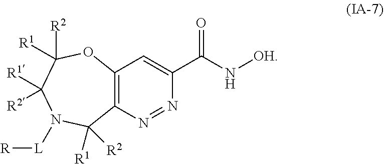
O1C([R2])([R1])C([R1])([R2])N([L][R])C([R1])([R2])C2=C1C=C(C(N[OH])=O)N=N2
